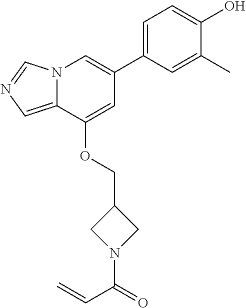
C1=C(C2=CN3C(=CN=C3)C(OCC3CN(C(=O)C=C)C3)=C2)C=C(C)C(O)=C1
